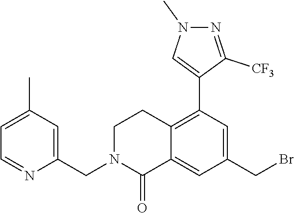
C1=C(C)C=C(CN2C(=O)C3=CC(CBr)=CC(C4=CN(C)N=C4[CF3])=C3CC2)N=C1
